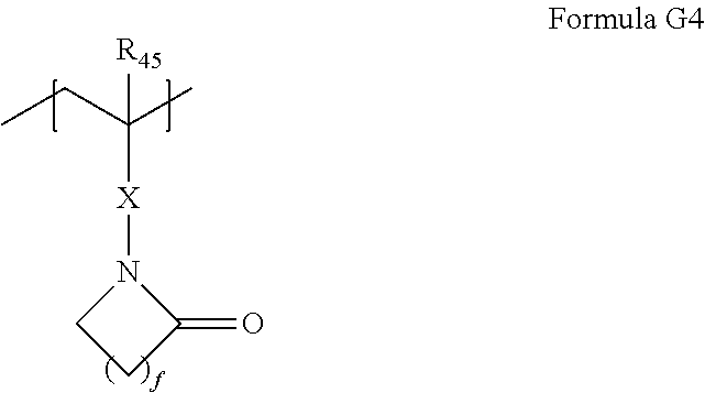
CCC(C)([R45])[X]N1CCC1=O
